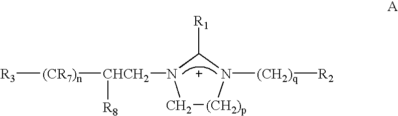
[R3][(CR7)n][CHCH2]([R8])N1C[(CH2)p]N([(CH2)q][R2])C1[R1]
